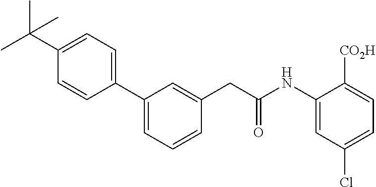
C1(C(C)(C)C)=CC=C(C2=CC=CC(CC(NC3=CC(Cl)=CC=C3[CO2H])=O)=C2)C=C1
